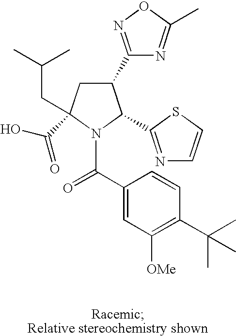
C1(C2=NOC(C)=N2)CC(CC(C)C)(C(O)=O)N(C(C2=CC([OMe])=C(C(C)(C)C)C=C2)=O)C1C1=NC=CS1
